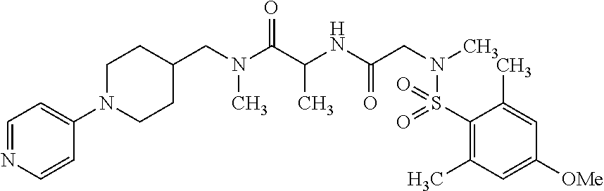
C1(S(N(CC(NC(C(N(CC2CCN(C3=CC=NC=C3)CC2)C)=O)C)=O)C)(=O)=O)=C(C)C=C([OMe])C=C1C
